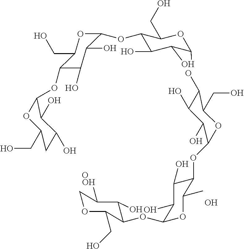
O.O1C(OC2C(O)C3C(OC2CO)O3)C(O)C(O)C(OC2OC(CO)CC(O)C2O)C1CO.O.C1(O)C(O)C(O)C(OC2C(O)C(O)C(OC3C(CO)OCC(O)C3O)OC2C)OC1CO
